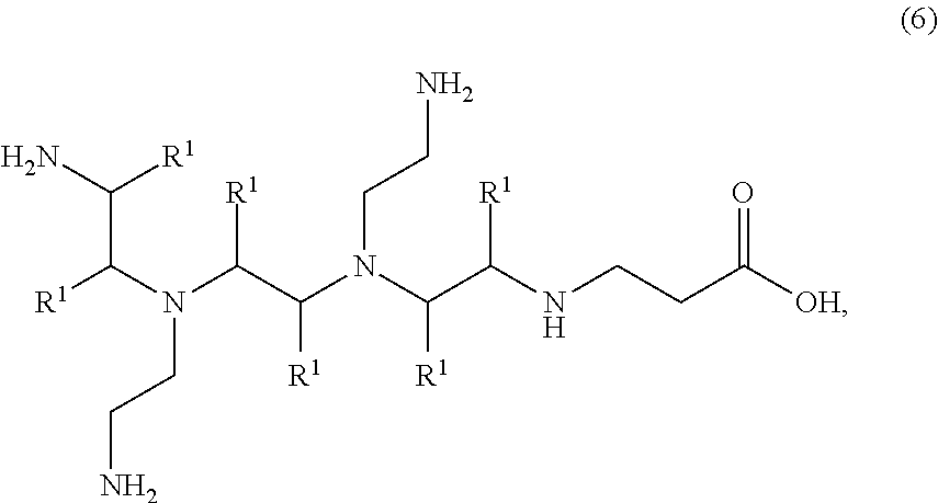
N(CCN)(C(C(N(CCN)C(C(NCCC(=O)[OH])[R1])[R1])[R1])[R1])C(C(N)[R1])[R1]
